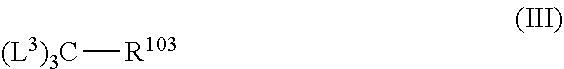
[(L3)3C][R103]
